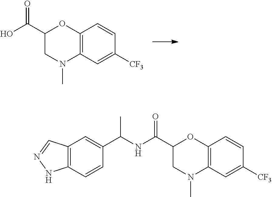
OC(C1CN(C)C2=C(O1)C=CC([CF3])=C2)=O.N(C(C1CN(C)C2=C(O1)C=CC([CF3])=C2)=O)C(C1=CC2=C(C=C1)NN=C2)C
